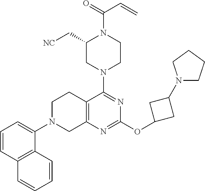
C1=CC2=C(C(N3CC4=C(CC3)C(N3CCN(C(=O)C=C)C(C[NC])C3)=NC(OC3CC(N5CCCC5)C3)=N4)=C1)C=CC=C2
